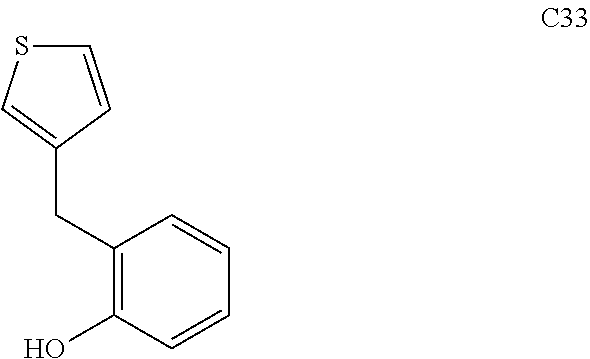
C1(CC2=C(O)C=CC=C2)=CSC=C1
